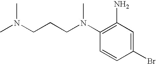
C1(Br)=CC(N)=C(N(CCCN(C)C)C)C=C1
